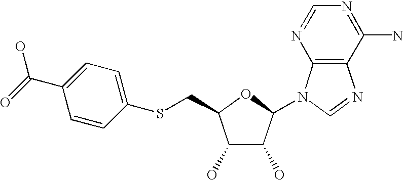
C1(O)C(O)C(N2C3=C(N=C2)C(N)=NC=N3)OC1CSC1=CC=C(C(=O)O)C=C1
